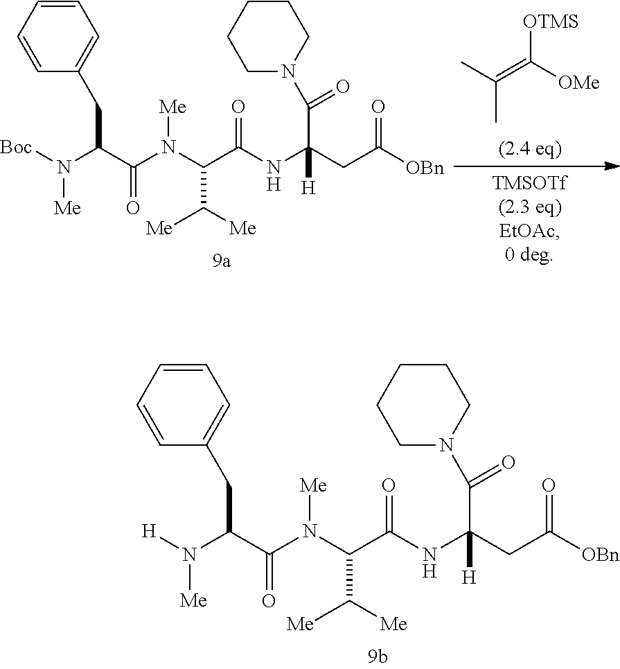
C1=CC=CC(CC(C(N(C(C(NC(CC(=O)[OBn])(C(=O)N2CCCCC2)[H])=O)C([Me])[Me])[Me])=O)N([H])[Me])=C1.C(C)(=C([OMe])[OTMS])C.C1=CC=CC(CC(C(N(C(C(NC(CC(=O)[OBn])(C(=O)N2CCCCC2)[H])=O)C([Me])[Me])[Me])=O)N([Boc])[Me])=C1
